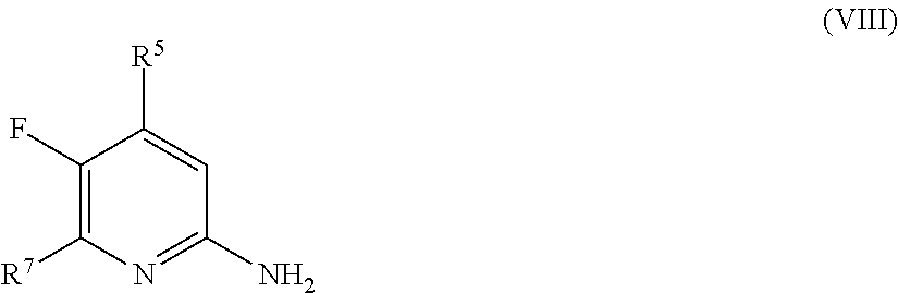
C1(F)=C([R7])N=C(N)C=C1[R5]
